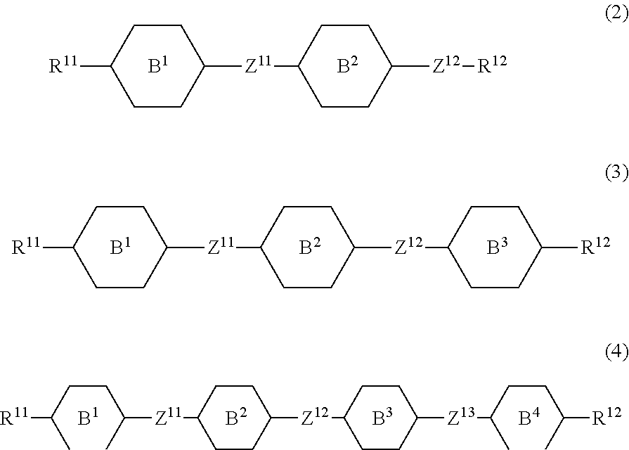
[R11]C1CCC([Z11]C2CCC([Z12][R12])CC2)CC1.[B1].[B2].[B1].[B2].[R11]C1CCC([Z11]C2CCC([Z12]C3CCC([R12])CC3)CC2)CC1.[B3].[B1].[B2].[B3].[R11]C(C)CCC(C)[Z11]C1CCC([Z12]C2CCC([Z13]C(C)CCC(C)[R12])CC2)CC1.[B4]
